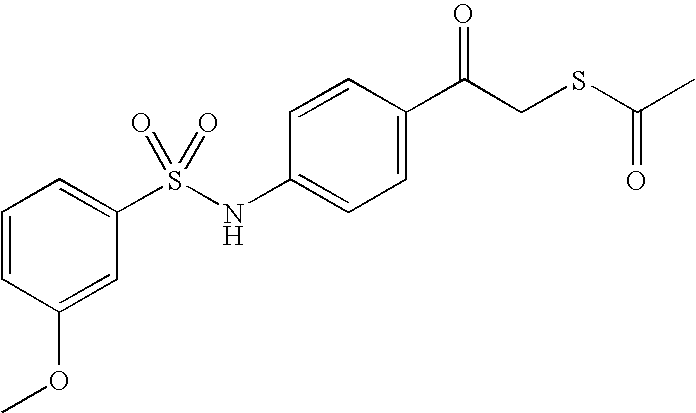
C1=CC(OC)=CC(S(NC2=CC=C(C(CSC(=O)C)=O)C=C2)(=O)=O)=C1
